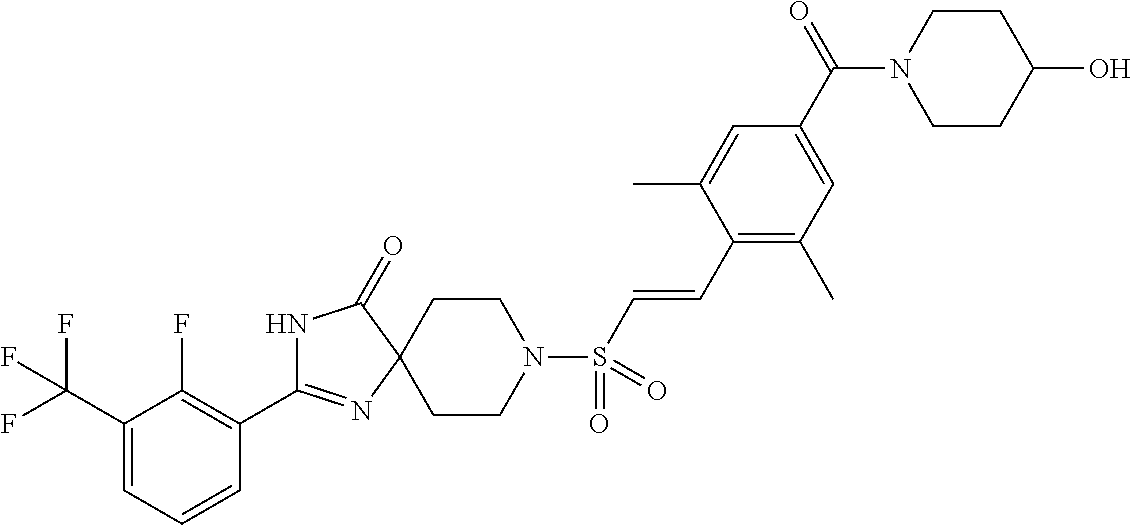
C1(C(F)(F)F)=CC=CC(C2=NC3(C(=O)N2)CCN(S(C=CC2=C(C)C=C(C(N4CCC(O)CC4)=O)C=C2C)(=O)=O)CC3)=C1F
